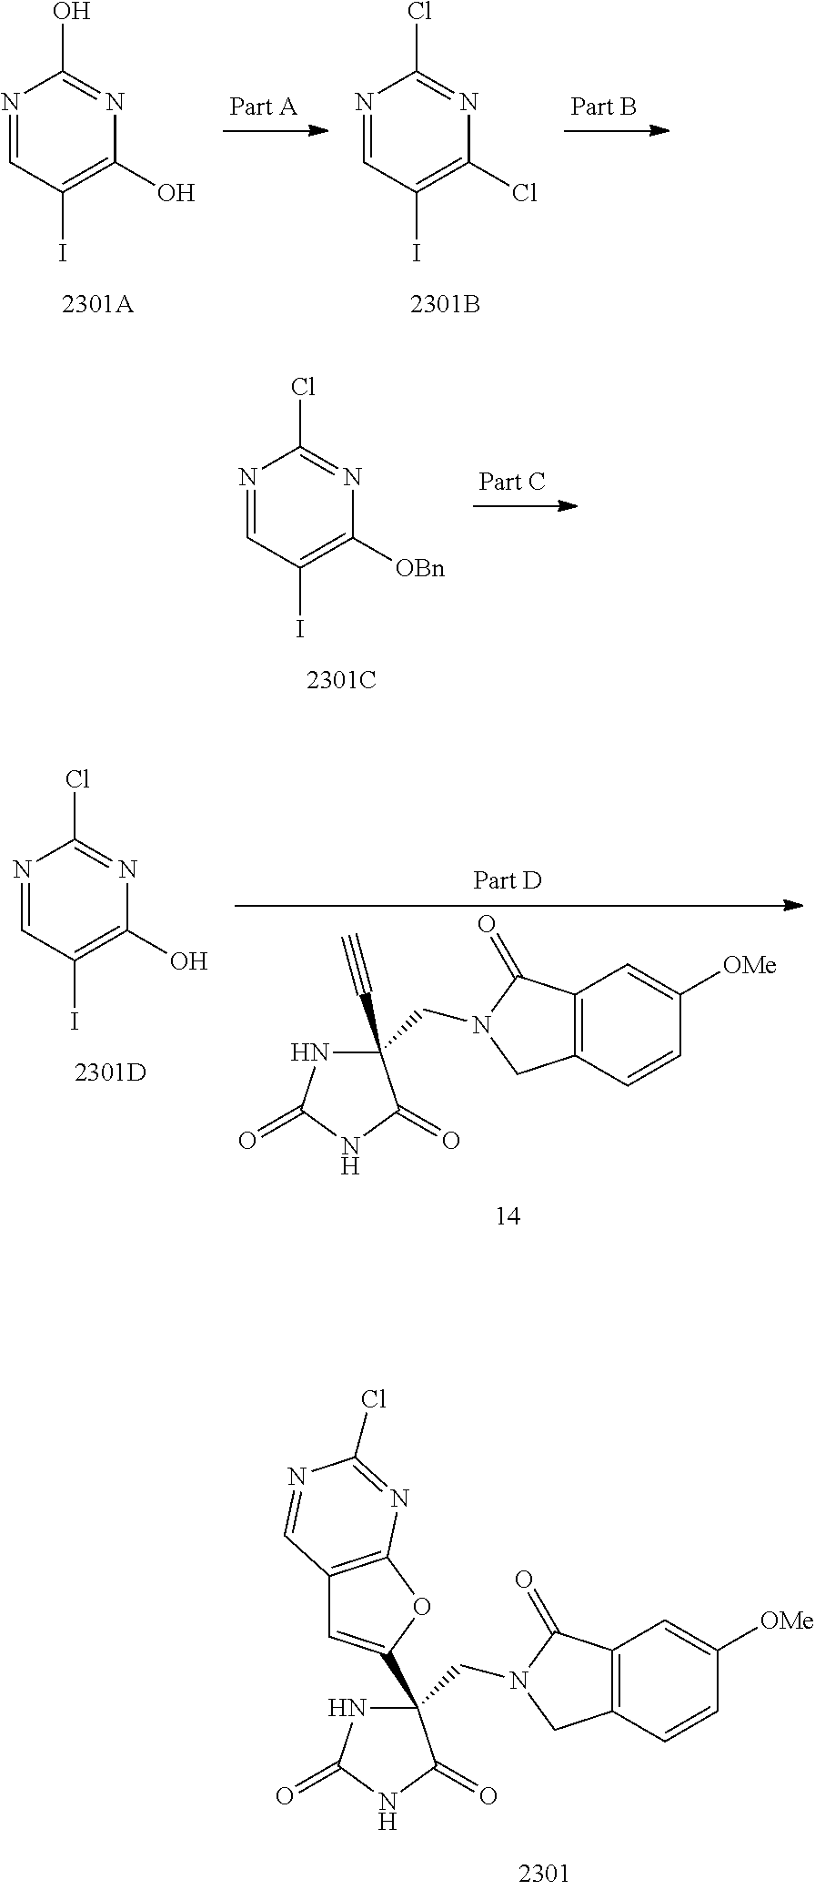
N1=CC(I)=C(Cl)N=C1Cl.N1=CC(I)=C(O)N=C1O.N1=CC(I)=C([OBn])N=C1Cl.N1C(=O)NC(=O)C1(CN1C(=O)C2=C(C1)C=CC([OMe])=C2)C#C.N1=CC(I)=C(O)N=C1Cl.N1C(=O)NC(=O)C1(CN1C(=O)C2=C(C1)C=CC([OMe])=C2)C1=CC2=C(O1)N=C(Cl)N=C2
